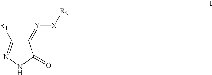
C1(=[Y][X][R2])C([R1])=NNC1=O
